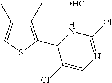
C1(C)=C(C2C(Cl)=CN=C(Cl)N2)SC=C1C.Cl
